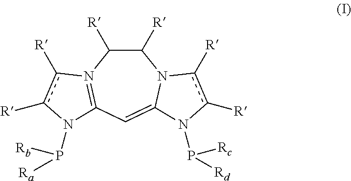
C1([R])C([R])N2=C(C=C3N1c([R])c([R])N3P([Rc])[Rd])N(P([Rb])[Ra])c([R])c2[R]
